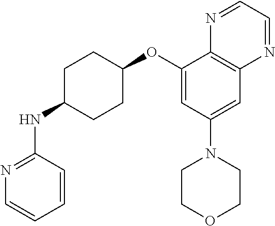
C1(OC2CCC(NC3=NC=CC=C3)CC2)=CC(N2CCOCC2)=CC2=C1N=CC=N2
